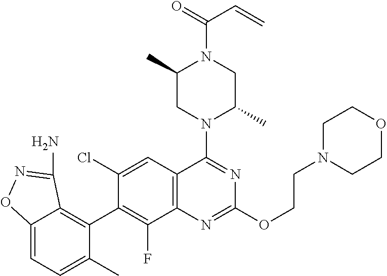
C12=C(C=C(Cl)C(C3=C4C(=CC=C3C)ON=C4N)=C1F)C(N1C(C)CN(C(C=C)=O)C(C)C1)=NC(OCCN1CCOCC1)=N2
